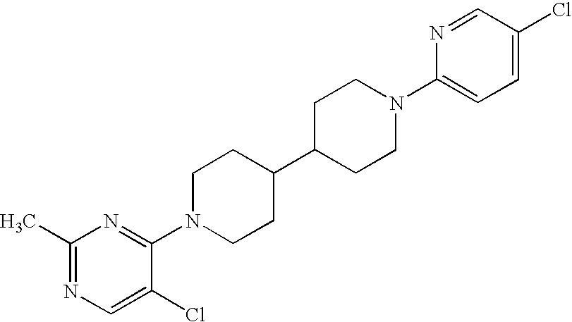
C1(C)=NC=C(Cl)C(N2CCC(C3CCN(C4=CC=C(Cl)C=N4)CC3)CC2)=N1
